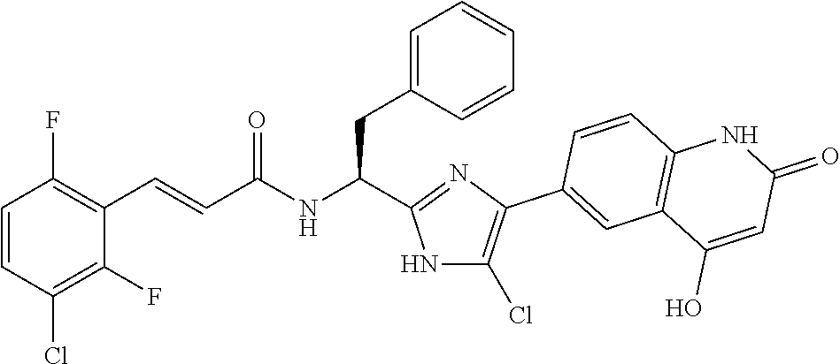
C1=CC(Cl)=C(F)C(C=CC(NC(CC2=CC=CC=C2)C2=NC(C3=CC4=C(C=C3)NC(=O)C=C4O)=C(Cl)N2)=O)=C1F
